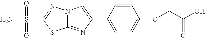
N12C(=NC(C3=CC=C(OCC(O)=O)C=C3)=C1)SC(S(=O)(=O)N)=N2
